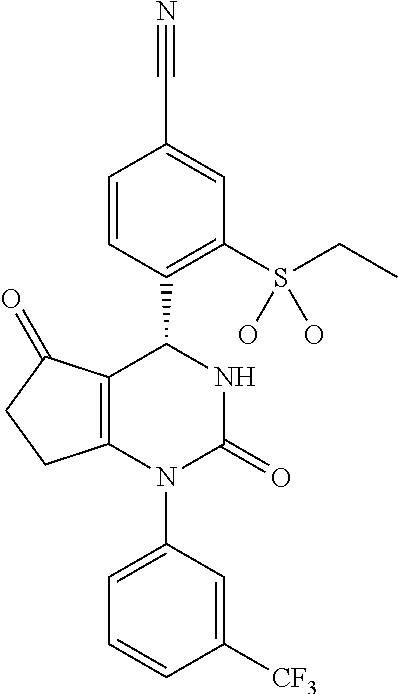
C12=C(N(C3=CC=CC([CF3])=C3)C(=O)NC1C1=C(S(CC)(O)O)C=C(C#N)C=C1)CCC2=O
